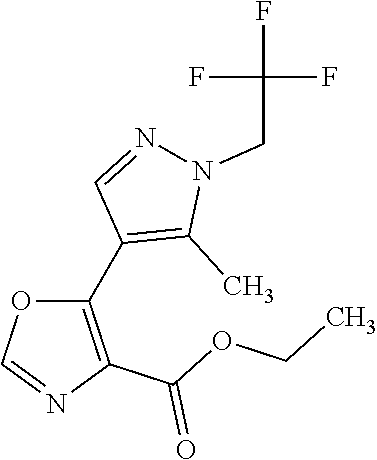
O1C(C2=C(C)N(CC(F)(F)F)N=C2)=C(C(=O)OCC)N=C1
